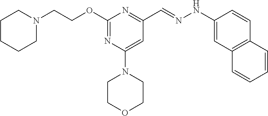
N1(CCOC2=NC(N3CCOCC3)=CC(C=NNC3=CC4=C(C=C3)C=CC=C4)=N2)CCCCC1
